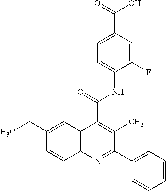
C12=C(N=C(C3=CC=CC=C3)C(C)=C1C(=O)NC1=CC=C(C(=O)O)C=C1F)C=CC(CC)=C2
